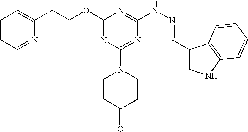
C1(OCCC2=CC=CC=N2)=NC(N2CCC(=O)CC2)=NC(NN=CC2=CNC3=C2C=CC=C3)=N1
